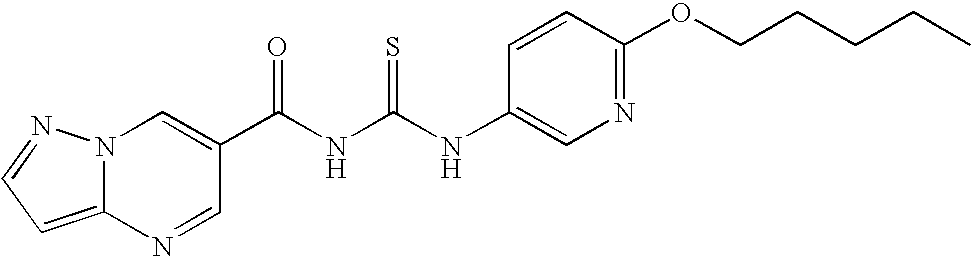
C(NC(NC1=CN=C(OCCCCC)C=C1)=S)(=O)C1=CN2C(=CC=N2)N=C1
